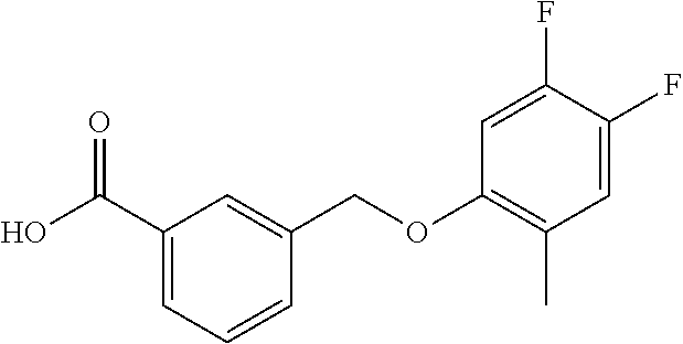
OC(C1=CC=CC(COC2=C(C)C=C(F)C(F)=C2)=C1)=O
